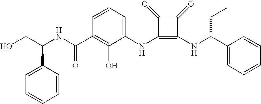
N(C1=C(NC(CC)C2=CC=CC=C2)C(=O)C1=O)C1=CC=CC(C(=O)NC(CO)C2=CC=CC=C2)=C1O
